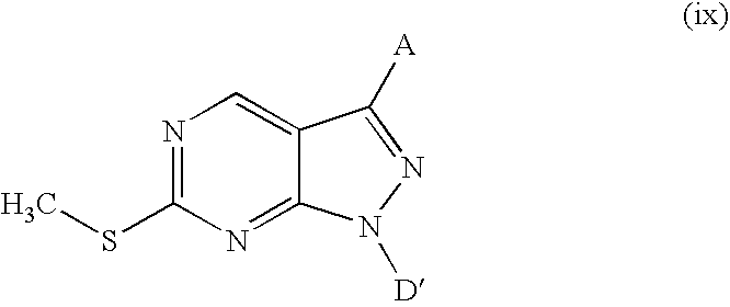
N1=C(SC)N=C2C(=C1)C([A])=NN2[D]
